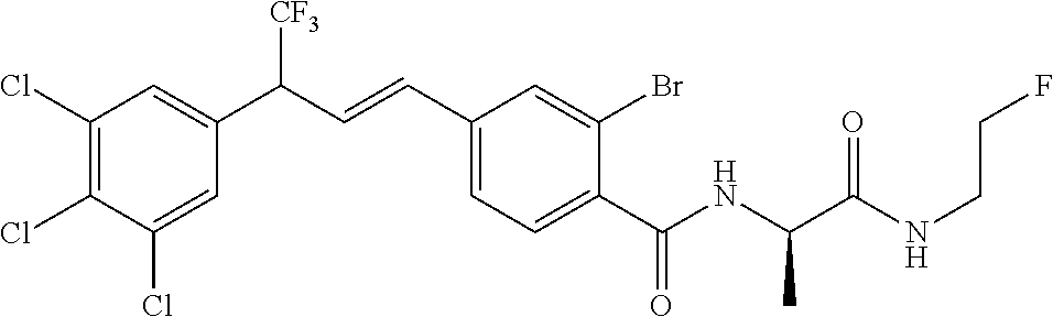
C1(Cl)=C(Cl)C(Cl)=CC(C(C=CC2=CC=C(C(NC(C(NCCF)=O)C)=O)C(Br)=C2)[CF3])=C1
